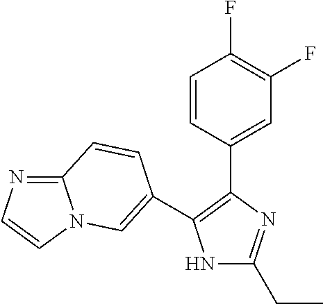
N1C(CC)=NC(C2=CC(F)=C(F)C=C2)=C1C1=CN2C(=NC=C2)C=C1
